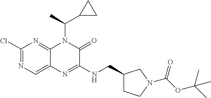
C1(Cl)=NC=C2C(=N1)N(C(C)C1CC1)C(=O)C(NCC1CCN(C(OC(C)(C)C)=O)C1)=N2
